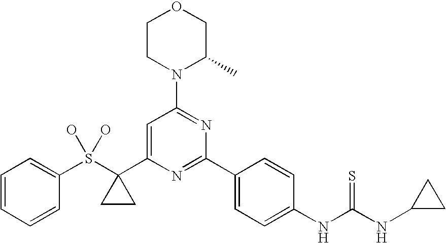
C1=CC=CC(S(C2(C3=CC(N4C(C)COCC4)=NC(C4=CC=C(NC(NC5CC5)=S)C=C4)=N3)CC2)(O)O)=C1
